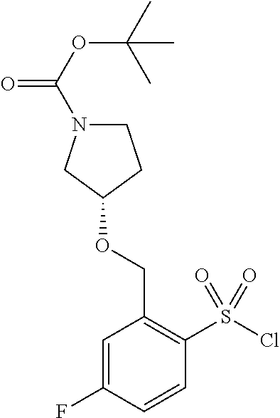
C1N(C(OC(C)(C)C)=O)CC(OCC2=C(S(Cl)(=O)=O)C=CC(F)=C2)C1
